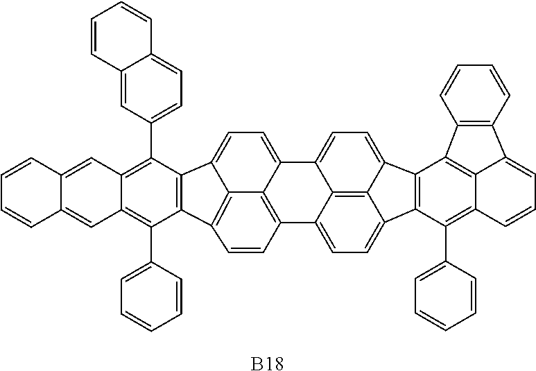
C12=CC(C3=C4C(=C(C5=CC=CC=C5)C5=C3C3=CC=C6C7=C(C=CC5=C73)C3=CC=C5C7=C3C6=CC=C7C3=C5C(C5=CC=CC=C5)=C5C6=C3C3=C(C=CC=C3)C6=CC=C5)C=C3C(=C4)C=CC=C3)=CC=C1C=CC=C2.[B18]
